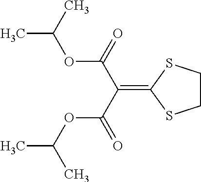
CC(C)OC(C(=C1SCCS1)C(=O)OC(C)C)=O
